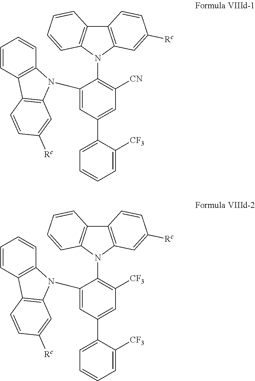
C1(N2C3=C(C=CC=C3)C3=C2C=C([Rc])C=C3)=CC(C2=CC=CC=C2[CF3])=CC([CN])=C1N1C2=C(C3=C1C=CC=C3)C=CC([Rc])=C2.C1(N2C3=C(C=CC=C3)C3=C2C=C([Rc])C=C3)=CC(C2=CC=CC=C2[CF3])=CC([CF3])=C1N1C2=C(C3=C1C=CC=C3)C=CC([Rc])=C2
